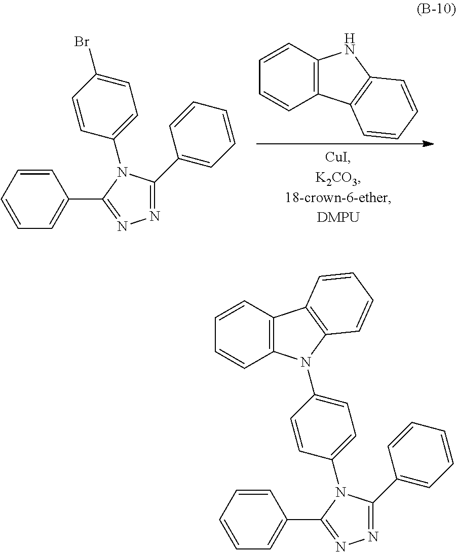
C12=C(C=CC=C1)NC1=C2C=CC=C1.C1=CC=C(C2=NN=C(C3=CC=CC=C3)N2C2=CC=C(Br)C=C2)C=C1.C1=CC=C(C2=NN=C(C3=CC=CC=C3)N2C2=CC=C(N3C4=C(C=CC=C4)C4=C3C=CC=C4)C=C2)C=C1
